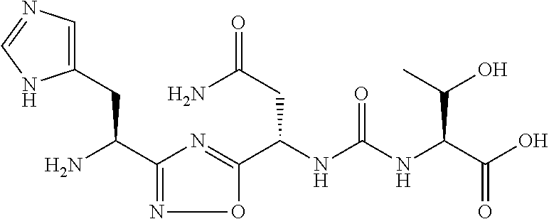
C1(C(N)CC2=CN=CN2)=NOC(C(NC(=O)NC(C(O)=O)C(O)C)CC(N)=O)=N1
